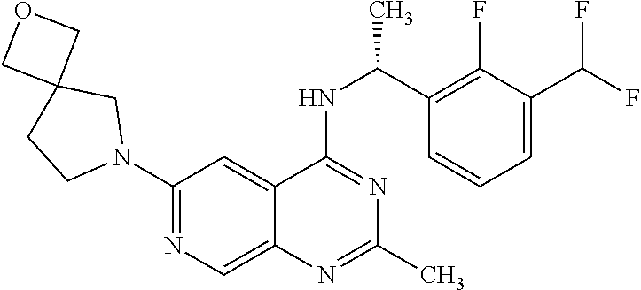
N1(C2=NC=C3C(=C2)C(NC(C2=C(F)C(C(F)F)=CC=C2)C)=NC(C)=N3)CC2(CC1)COC2
